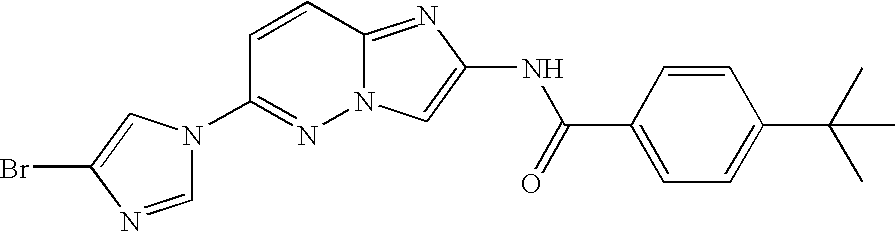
C1=CC(C(=O)NC2=CN3N=C(N4C=NC(Br)=C4)C=CC3=N2)=CC=C1C(C)(C)C
